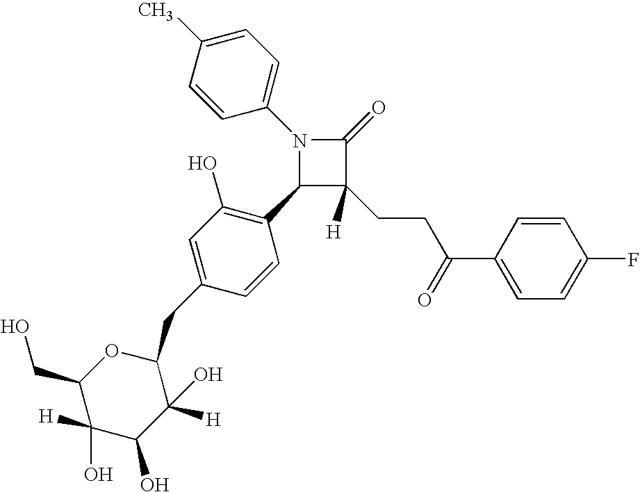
N1(C2=CC=C(C)C=C2)C(C2=C(O)C=C(CC3OC(CO)C(O)([H])C(O)C3([H])O)C=C2)C(CCC(C2=CC=C(F)C=C2)=O)([H])C1=O
